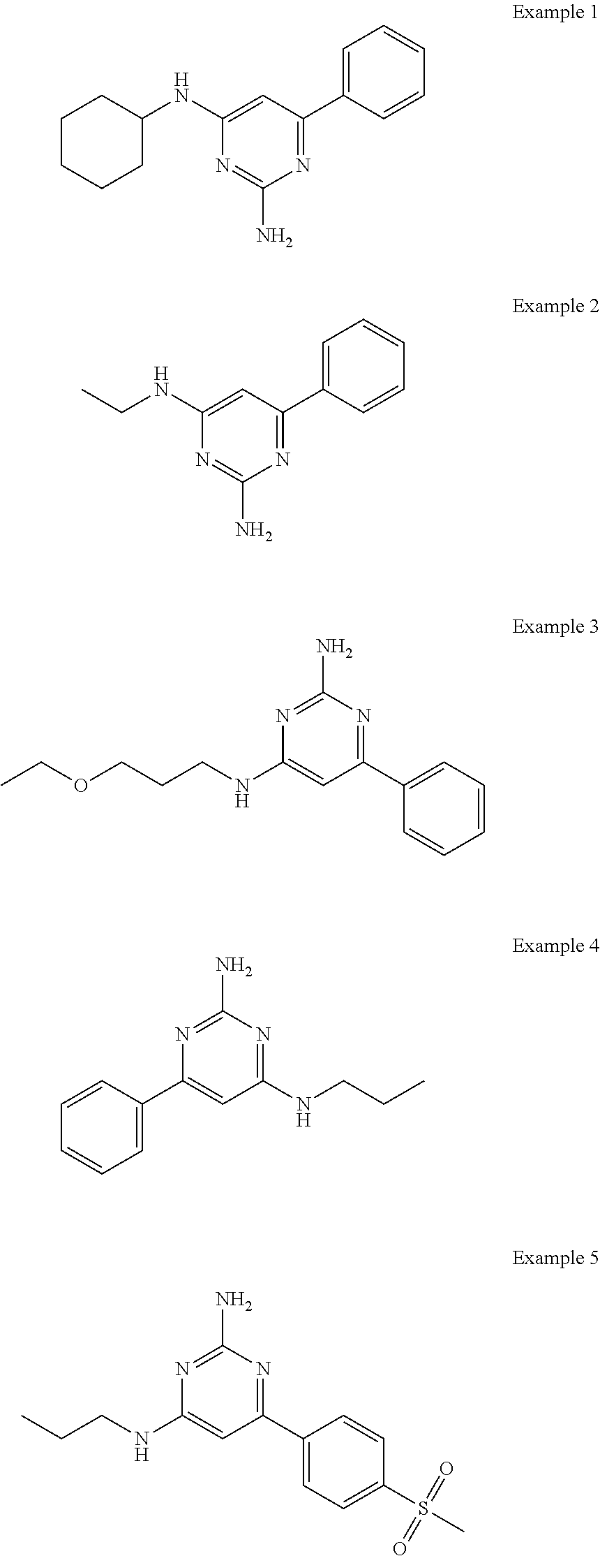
C1CCCC(NC2=CC(C3=CC=CC=C3)=NC(N)=N2)C1.C(C)NC1=CC(C2=CC=CC=C2)=NC(N)=N1.N1=C(N)N=C(C2=CC=CC=C2)C=C1NCCCOCC.N1=C(N)N=C(NCCC)C=C1C1=CC=CC=C1.N1=C(N)N=C(C2=CC=C(S(C)(=O)=O)C=C2)C=C1NCCC
